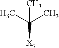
[X7]C(C)(C)C
